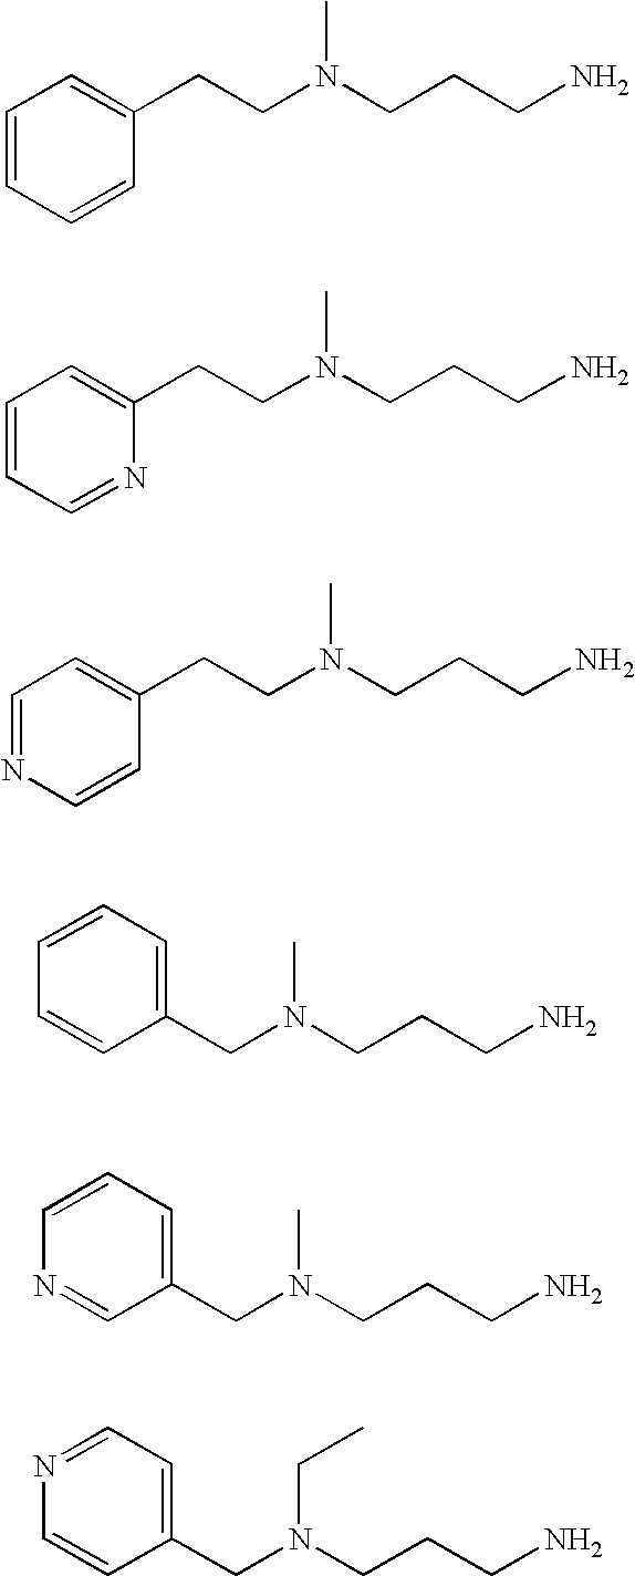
C1=CC=CC(CCN(CCCN)C)=C1.C1=CC=NC(CCN(CCCN)C)=C1.C1=NC=CC(CCN(CCCN)C)=C1.C1=CC=C(CN(CCCN)C)C=C1.C1=CC=C(CN(CCCN)C)C=N1.N1=CC=C(CN(CCCN)CC)C=C1
